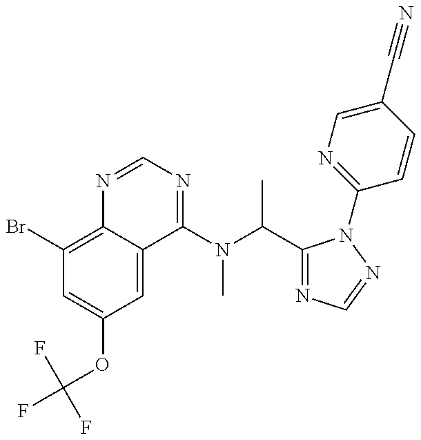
C1(Br)=C2C(=CC(OC(F)(F)F)=C1)C(N(C)C(C)C1=NC=NN1C1=NC=C(C#N)C=C1)=NC=N2
